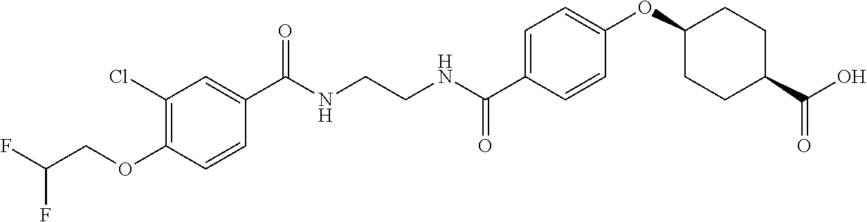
C1(C(NCCNC(C2=CC=C(OC3CCC(C(O)=O)CC3)C=C2)=O)=O)=CC(Cl)=C(OCC(F)F)C=C1
